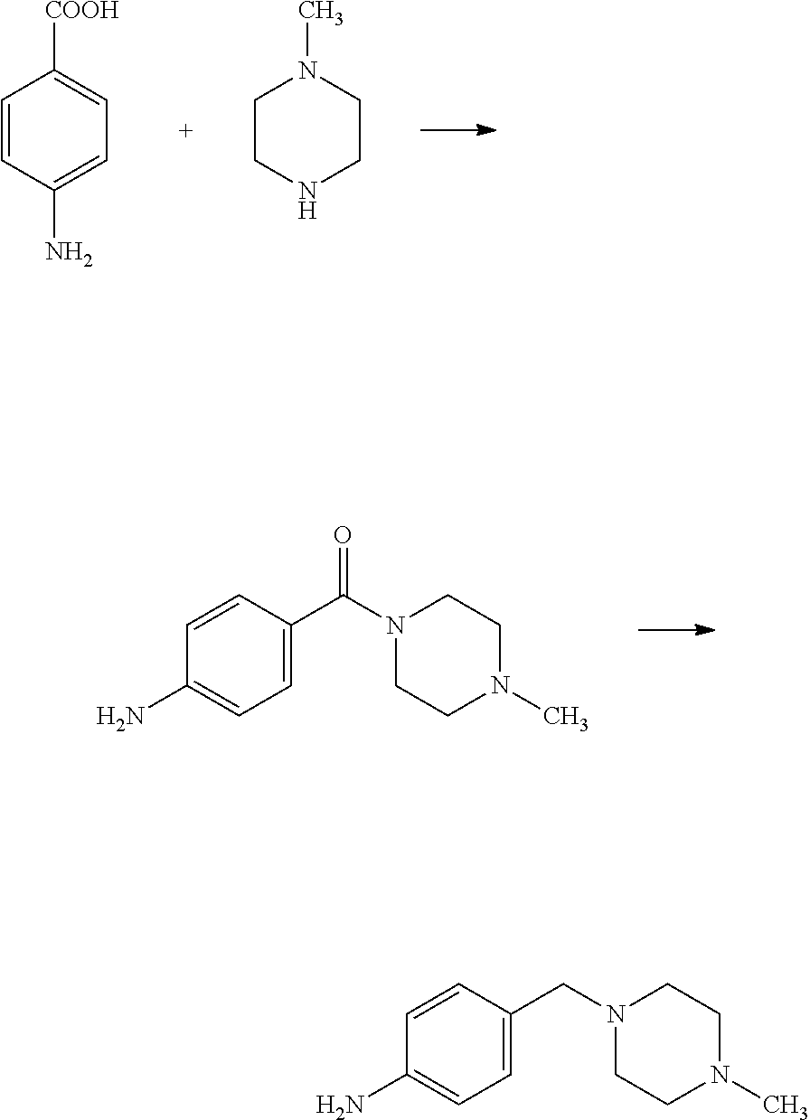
C1=CC(N)=CC=C1[COOH].C1CNCCN1C.C1=C(C(N2CCN(C)CC2)=O)C=CC(N)=C1.C1=C(CN2CCN(C)CC2)C=CC(N)=C1
